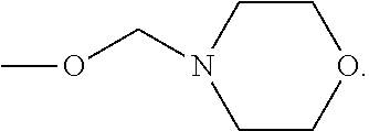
C1COCCN1COC
